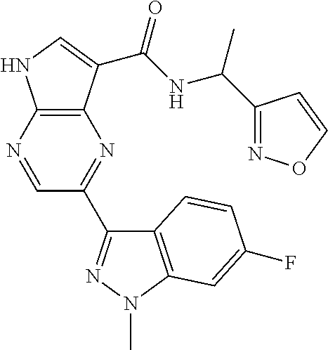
C12=C(N=CC(C3=NN(C)C4=C3C=CC(F)=C4)=N1)NC=C2C(NC(C)C1=NOC=C1)=O
